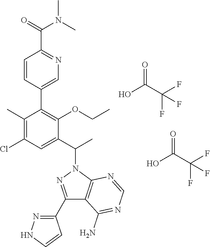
C1(C2=NNC=C2)=NN(C(C)C2=CC(Cl)=C(C)C(C3=CN=C(C(=O)N(C)C)C=C3)=C2OCC)C2=C1C(N)=NC=N2.OC(C(F)(F)F)=O.OC(C(F)(F)F)=O
